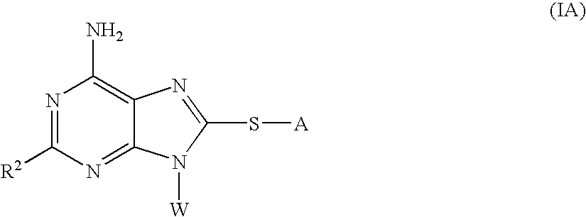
N1=C([R2])N=C2C(=C1N)N=C(S[A])N2[W]
